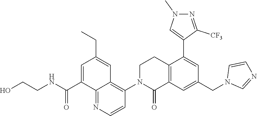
C12=C(C=C(CN3C=NC=C3)C=C1C1=CN(C)N=C1[CF3])C(=O)N(C1=C3C(=NC=C1)C(C(NCCO)=O)=CC(CC)=C3)CC2
